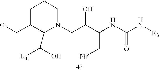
C1C(C[G])C(C(O)[R1])N(CC(C(NC(N[R3])=O)C[Ph])O)CC1
